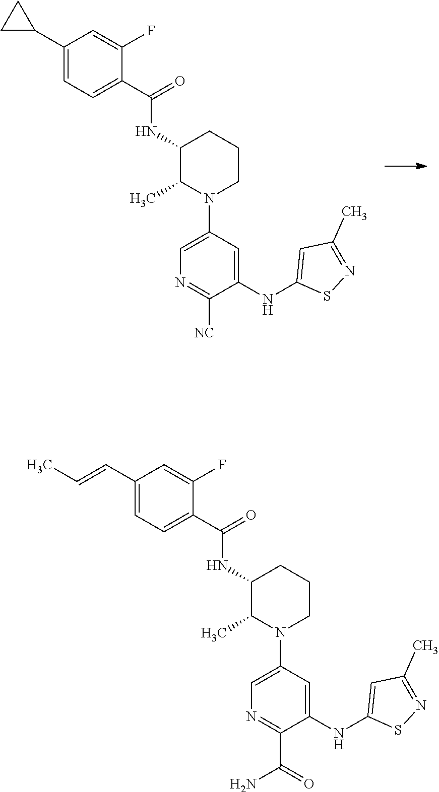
C1CCC(NC(C2=CC=C(C3CC3)C=C2F)=O)C(C)N1C1=CN=C([NC])C(NC2=CC(C)=NS2)=C1.C1CCC(NC(C2=CC=C(C=CC)C=C2F)=O)C(C)N1C1=CN=C(C(=O)N)C(NC2=CC(C)=NS2)=C1
